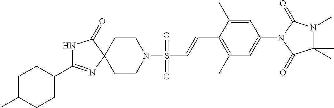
C1C(C)CCC(C2=NC3(C(=O)N2)CCN(S(C=CC2=C(C)C=C(N4C(=O)C(C)(C)N(C)C4=O)C=C2C)(=O)=O)CC3)C1
